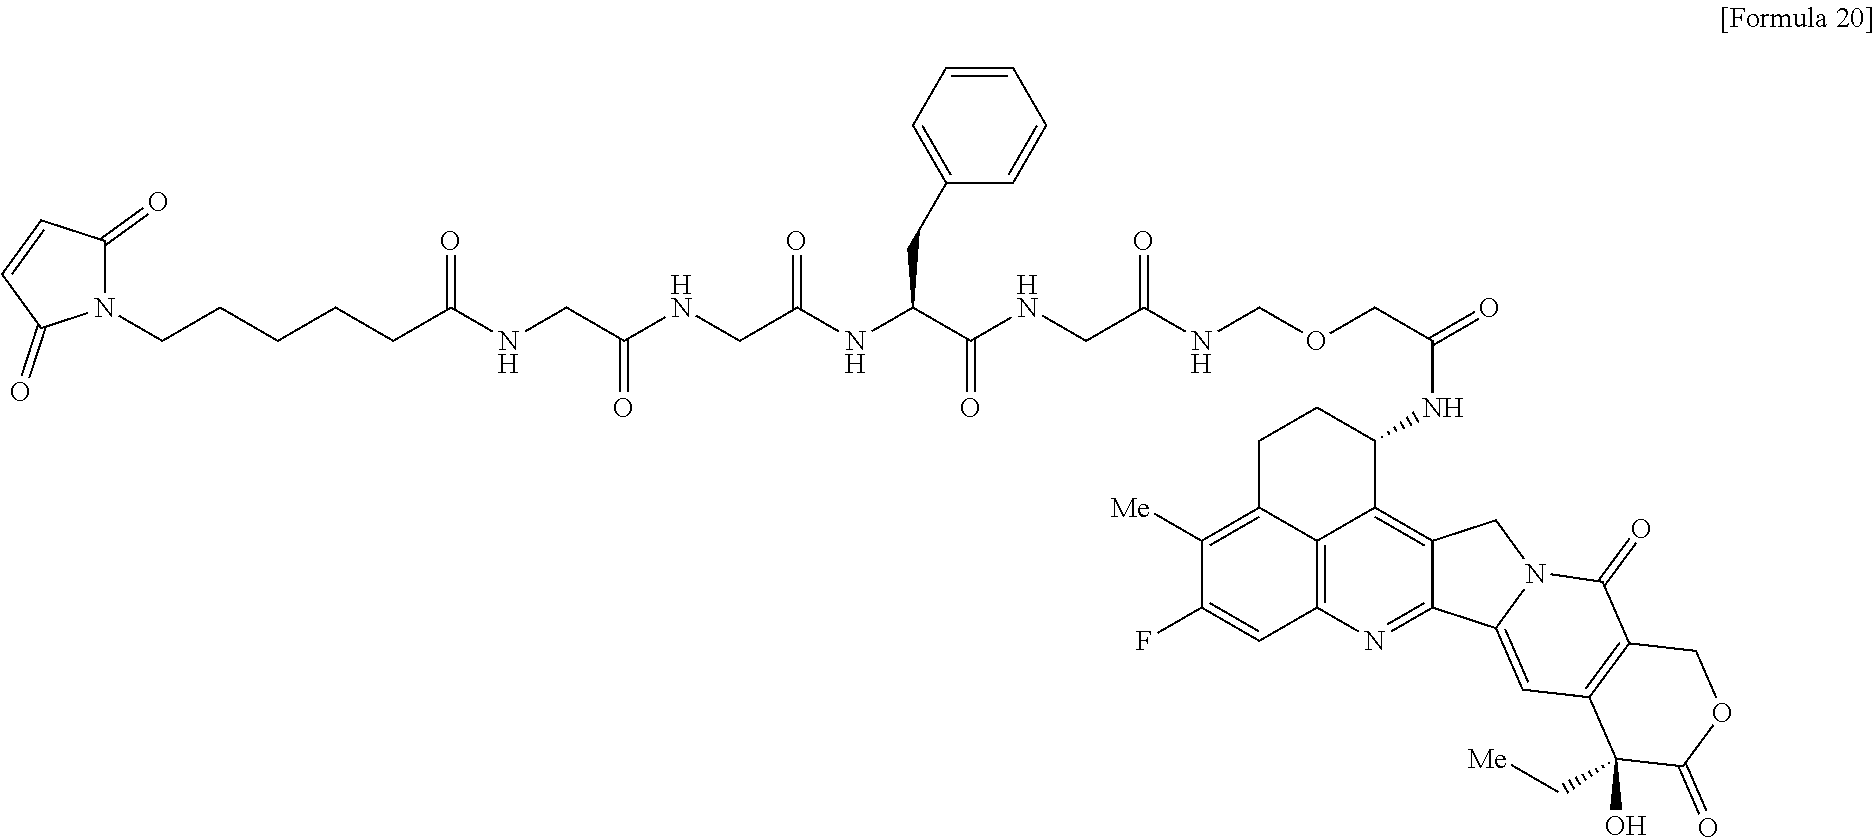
C1=CC(=O)N(CCCCCC(NCC(NCC(NC(C(NCC(NCOCC(NC2CCC3=C([Me])C(F)=CC4=C3C2=C2C(=N4)C3=CC4=C(C(=O)N3C2)COC(=O)C4(O)C[Me])=O)=O)=O)CC2=CC=CC=C2)=O)=O)=O)C1=O
